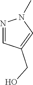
N1=CC(CO)=CN1C
